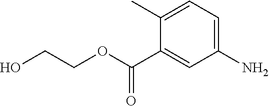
OCCOC(C1=CC(N)=CC=C1C)=O
